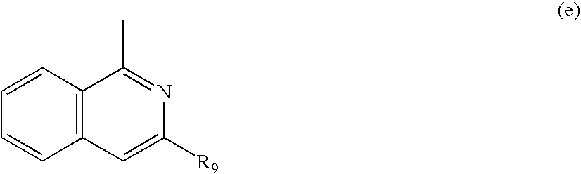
C1=CC2=C(C=C1)C=C([R9])N=C2C
